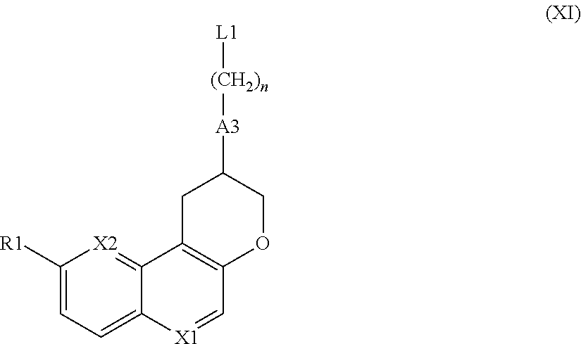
[L1][(CH2)n][A3]C1CC2=C(OC1)C=[X1]C1=CC=C([R1])[X2]=C21
